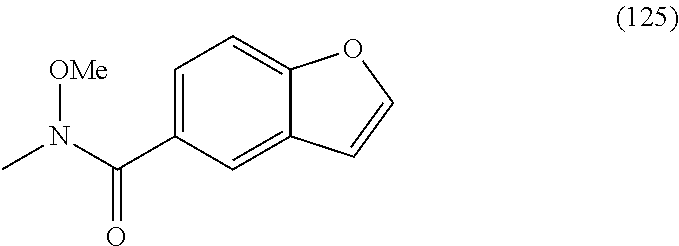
C1=C(C(=O)N(C)[OMe])C=C2C(=C1)OC=C2
